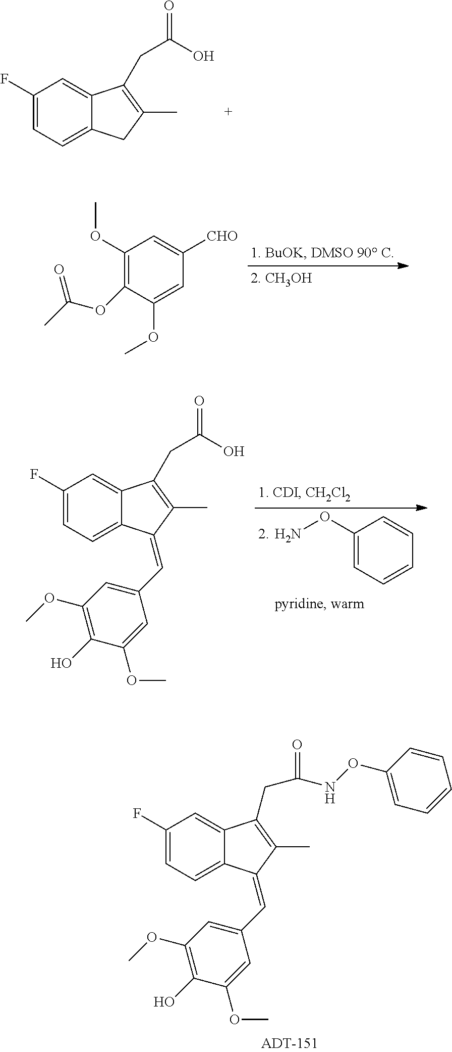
C1(OC)=C(OC(C)=O)C(OC)=CC([CHO])=C1.C1(F)=CC=C2C(=C1)C(CC(=O)O)=C(C)C2.C1(ON)=CC=CC=C1.C1(F)=CC=C2C(=C1)C(CC(=O)O)=C(C)C2=CC1=CC(OC)=C(O)C(OC)=C1.C1(F)=CC=C2C(=C1)C(CC(=O)NOC1=CC=CC=C1)=C(C)C2=CC1=CC(OC)=C(O)C(OC)=C1
